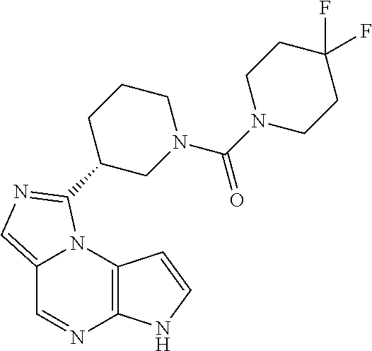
C12=CN=C(C3CN(C(=O)N4CCC(F)(F)CC4)CCC3)N1C1=C(N=C2)NC=C1
